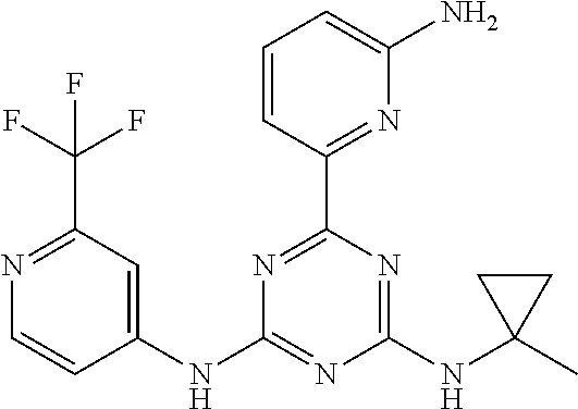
N1=C(C(F)(F)F)C=C(NC2=NC(NC3(C)CC3)=NC(C3=NC(N)=CC=C3)=N2)C=C1
